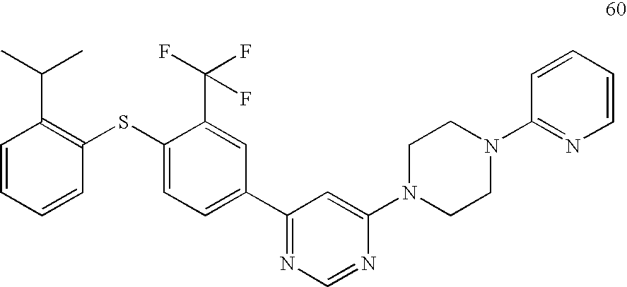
C1=CC=CC(SC2=CC=C(C3=NC=NC(N4CCN(C5=NC=CC=C5)CC4)=C3)C=C2C(F)(F)F)=C1C(C)C
